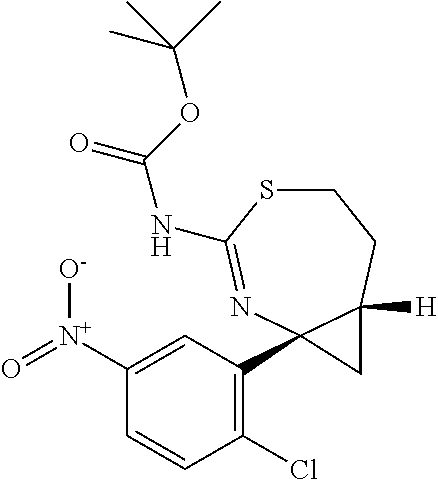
C1=C([N+](=O)[O-])C=CC(Cl)=C1C12N=C(NC(=O)OC(C)(C)C)SCCC1([H])C2
